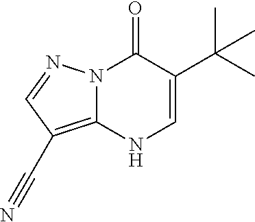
C12=C(C#N)C=NN1C(=O)C(C(C)(C)C)=CN2
